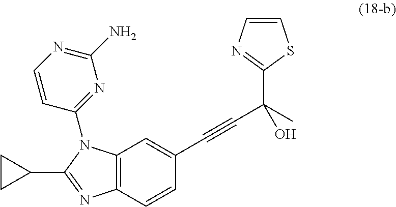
C12=C(C=CC(C#CC(O)(C3=NC=CS3)C)=C1)N=C(C1CC1)N2C1=NC(N)=NC=C1
